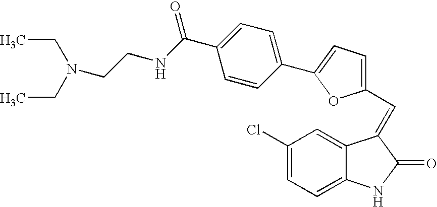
C12=CC=C(Cl)C=C1C(=CC1=CC=C(C3=CC=C(C(NCCN(CC)CC)=O)C=C3)O1)C(=O)N2
